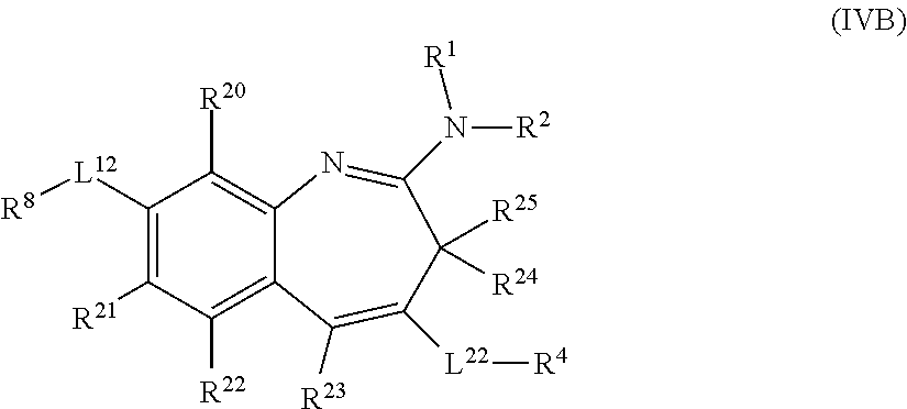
C1([R22])=C2C(=C([R20])C([L12][R8])=C1[R21])N=C(N([R1])[R2])C([R25])([R24])C([L22][R4])=C2[R23]
